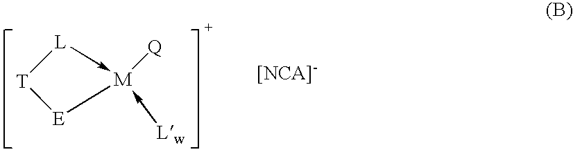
[T]1[L]->[M]([Q])(-[Lw])[E]1.[[NCA]-]
